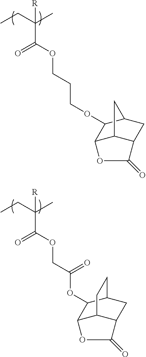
CCC(C)(C(OCC(=O)OC1C2C3C(CC1CC3)C(=O)O2)=O)[R].CCC(C)(C(OCCCOC1C2C3C(CC1C3)C(=O)O2)=O)[R]
